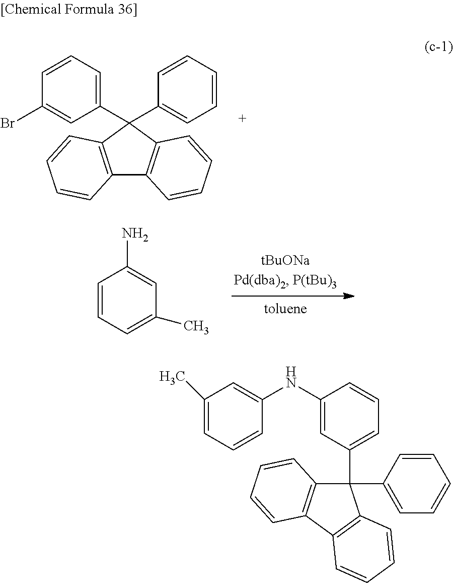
C12=C(C(C3=CC=CC(Br)=C3)(C3=CC=CC=C3)C3=C1C=CC=C3)C=CC=C2.C1=CC=C(C)C=C1N.C1(C)=CC=CC(NC2=CC(C3(C4=CC=CC=C4)C4=C(C5=C3C=CC=C5)C=CC=C4)=CC=C2)=C1
